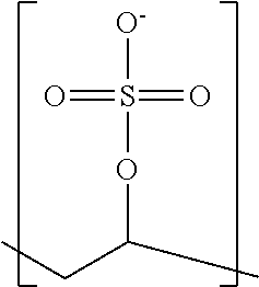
CC(OS([O-])(=O)=O)CC
